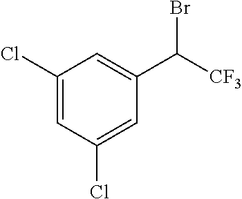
C1(Cl)=CC(Cl)=CC(C(Br)[CF3])=C1
